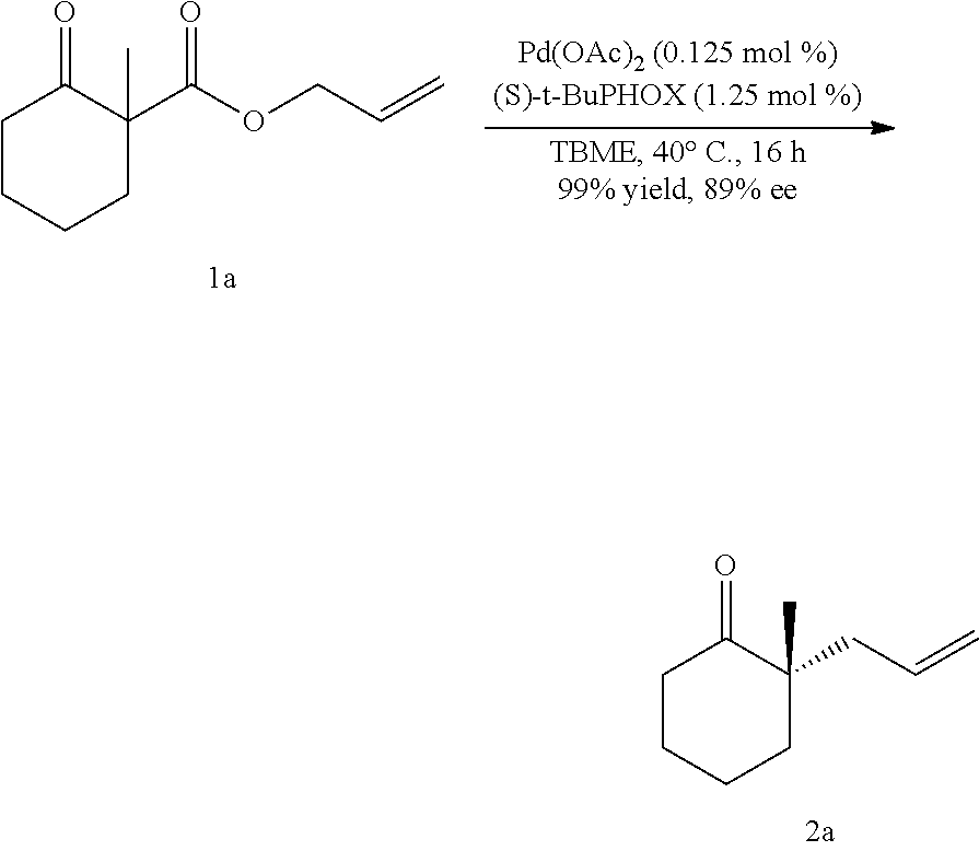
C1CCCC(C)(CC=C)C1=O.C1CCCC(C)(C(OCC=C)=O)C1=O
